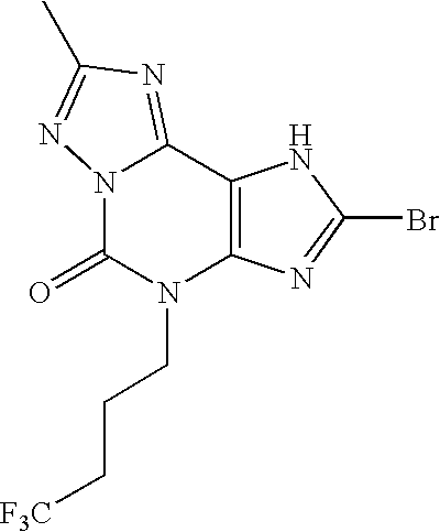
C12=C(C3=NC(C)=NN3C(=O)N1CCC[F3C])NC(Br)=N2
